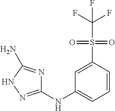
C1=C(S(C(F)(F)F)(=O)=O)C=CC=C1NC1=NNC(N)=N1
